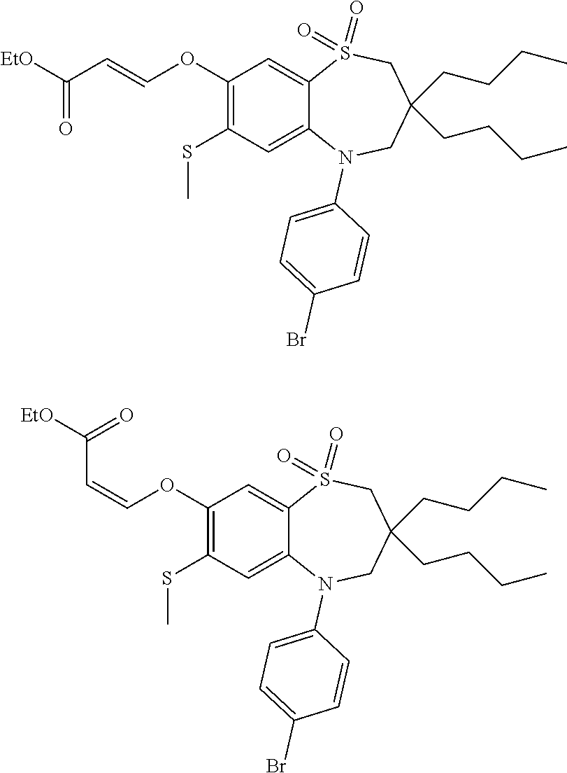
[EtO]C(C=COC1=C(SC)C=C2C(=C1)S(=O)(=O)CC(CCCC)(CCCC)CN2C1=CC=C(Br)C=C1)=O.C(OC1=C(SC)C=C2C(=C1)S(=O)(=O)CC(CCCC)(CCCC)CN2C1=CC=C(Br)C=C1)=CC([EtO])=O
